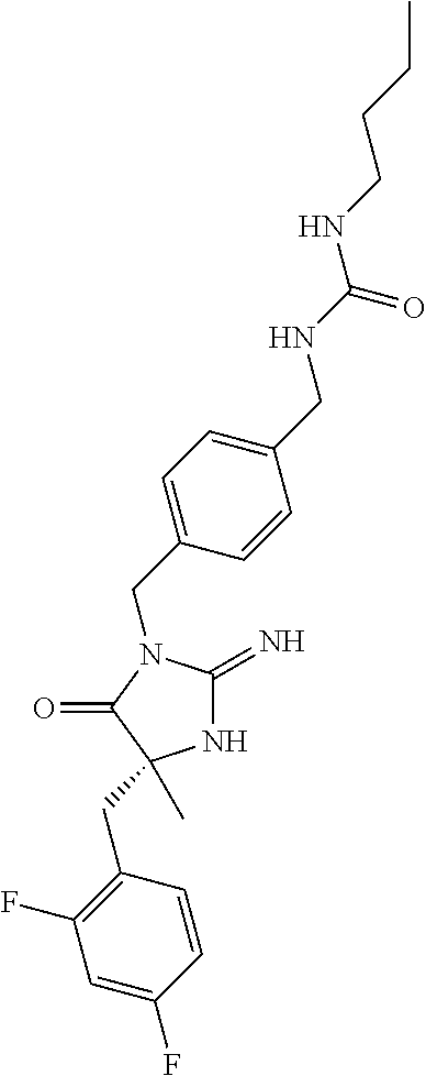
N1C(=N)N(CC2=CC=C(CNC(NCCCC)=O)C=C2)C(=O)C1(CC1=C(F)C=C(F)C=C1)C
